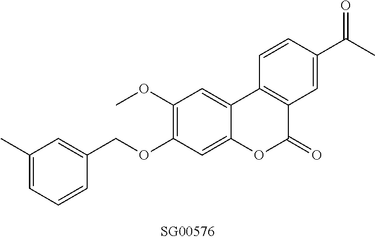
O(C1=C(OC)C=C2C(=C1)OC(=O)C1=C2C=CC(C(C)=O)=C1)CC1=CC(C)=CC=C1
